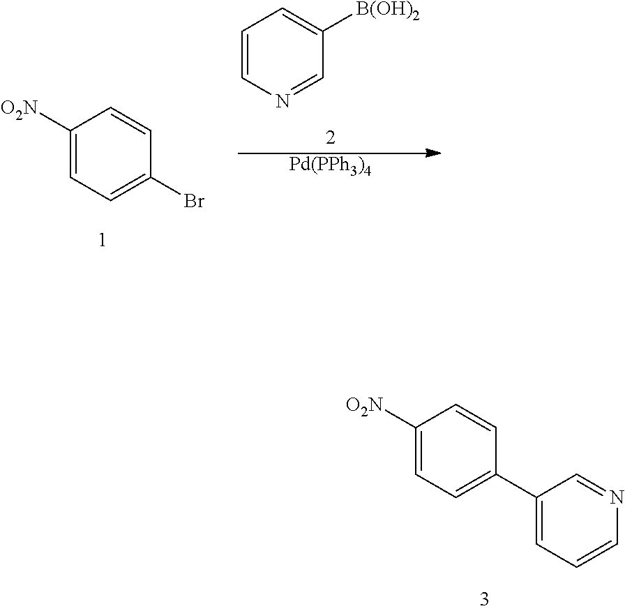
C1([O2N])=CC=C(C2=CC=CN=C2)C=C1.C1([O2N])=CC=C(Br)C=C1.C1=CN=CC([B(OH)2])=C1.[Pd(PPh3)4]
